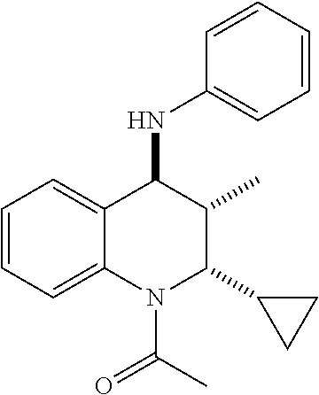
C1=CC=C2C(=C1)C(NC1=CC=CC=C1)C(C)C(C1CC1)N2C(=O)C
